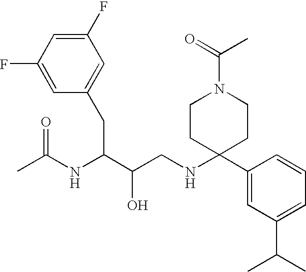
C1(F)=CC(F)=CC(CC(C(CNC2(C3=CC(C(C)C)=CC=C3)CCN(C(=O)C)CC2)O)NC(C)=O)=C1
